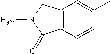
C12=C(C=CC(C)=C1)C(=O)N(C)C2
